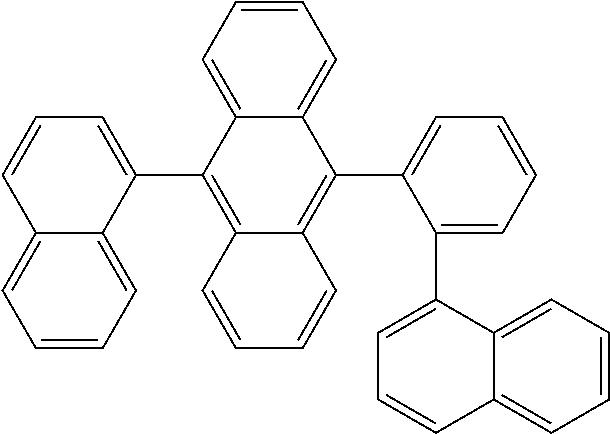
C12=CC=CC=C1C(C1=CC=CC=C1C1=CC=CC3=CC=CC=C13)=C1C(=C2C2=CC=CC3=CC=CC=C23)C=CC=C1
